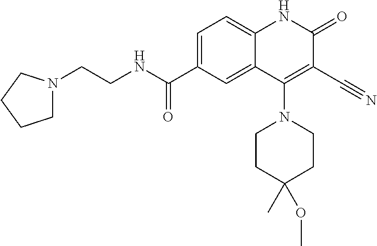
C1=C(C(NCCN2CCCC2)=O)C=C2C(=C1)NC(=O)C(C#N)=C2N1CCC(C)(OC)CC1
